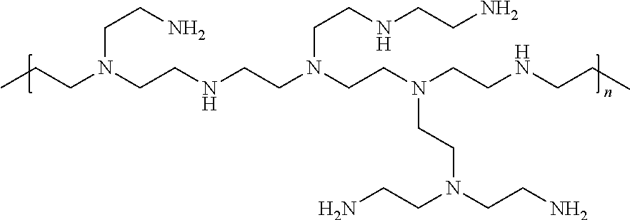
CCCN(CCNCCN(CCN(CCNCCC)CCN(CCN)CCN)CCNCCN)CCN
